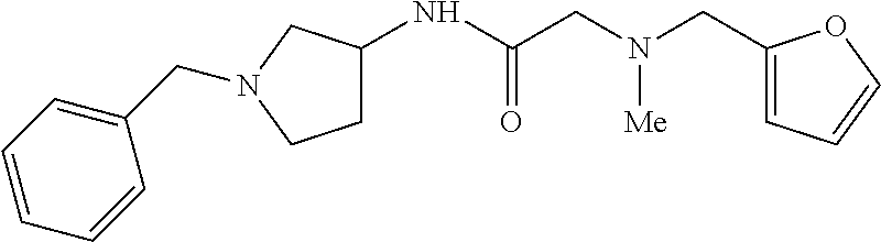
C1=C(CN2CC(NC(CN(CC3=CC=CO3)[Me])=O)CC2)C=CC=C1
